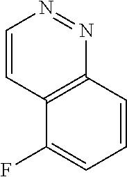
C1=CC2=C(N=N1)C=CC=C2F
